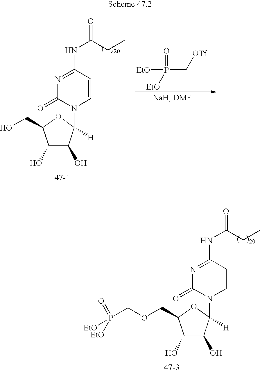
C1(O)C(O)C(N2C=CC(NC(CC)=O)=NC2=O)([H])OC1CO.[EtO]P(=O)([EtO])C[OTf].C1(O)C(O)C(N2C=CC(NC(CC)=O)=NC2=O)([H])OC1COCP([EtO])([EtO])=O
